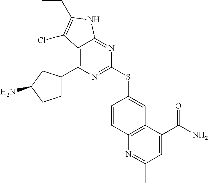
C12=C(C3CCC(N)C3)N=C(SC3=CC4=C(N=C(C)C=C4C(N)=O)C=C3)N=C1NC(CC)=C2Cl
